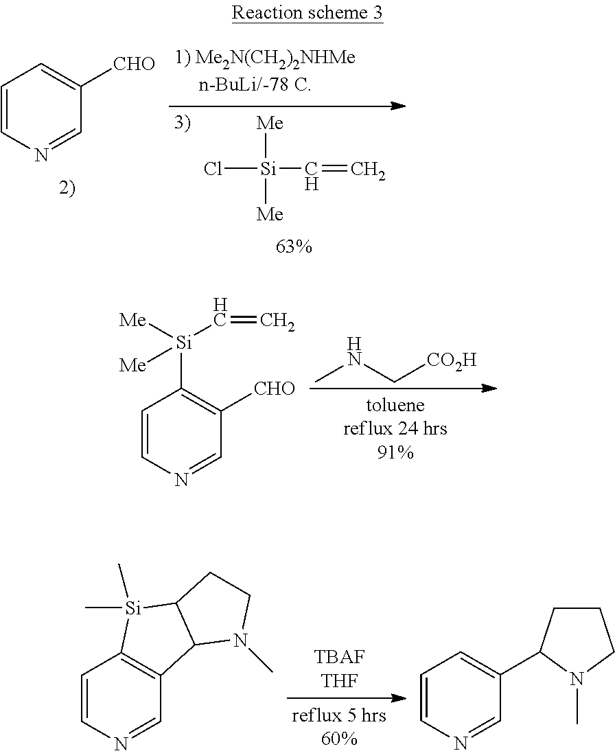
C1=CN=CC([CHO])=C1[Si]([Me])([Me])C=C.CNC[CO2H].C1=CN=CC2=C1[Si](C)(C)C1C2N(C)CC1.C1=CN=CC(C2CCCN2C)=C1.Cl[Si](C=C)([Me])[Me].C1=CN=CC([CHO])=C1
